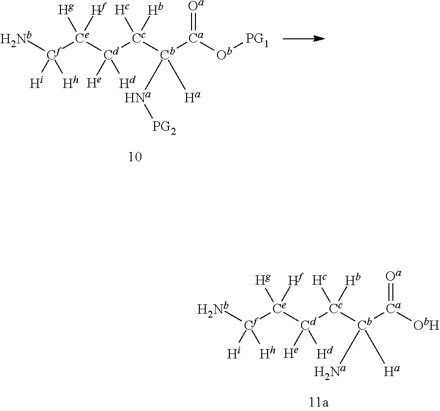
[Nb][Cf]([Ce]([Cd]([Cc]([Hc])([Hb])[Cb]([Ca]([Ob][PG1])=[Oa])([Ha])[Na][PG2])([He])[Hd])([Hg])[Hf])([Hi])[Hh].[Nb][Cf]([Ce]([Cd]([Cc]([Hc])([Hb])[Cb]([Ca]([ObH])=[Oa])([Ha])[Na])([He])[Hd])([Hg])[Hf])([Hi])[Hh]
